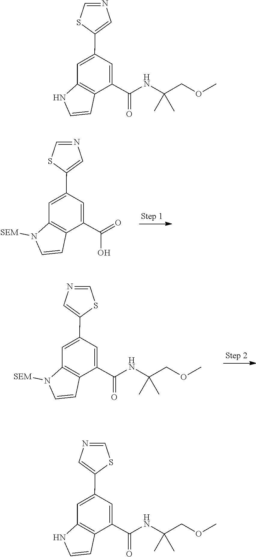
N1=CSC(C2=CC3=C(C=CN3[SEM])C(C(=O)O)=C2)=C1.C1=NC=C(C2=CC3=C(C=CN3[SEM])C(C(NC(COC)(C)C)=O)=C2)S1.N1=CSC(C2=CC3=C(C=CN3)C(C(NC(COC)(C)C)=O)=C2)=C1.C1=NC=C(C2=CC3=C(C=CN3)C(C(NC(COC)(C)C)=O)=C2)S1
